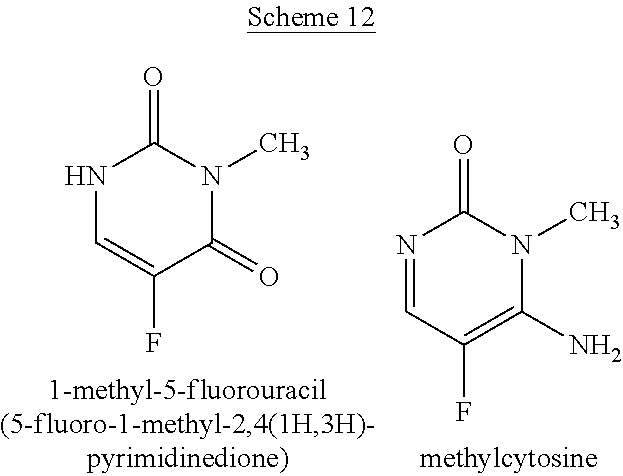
N1=CC(F)=C(N)N(C)C1=O.N1C=C(F)C(=O)N(C)C1=O
